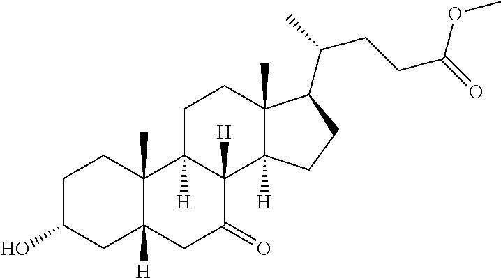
C1C(O)CC2([H])C(C)(C1)C1([H])C([H])(C(=O)C2)C2([H])C(C)(CC1)C(C(C)CCC(=O)OC)CC2
